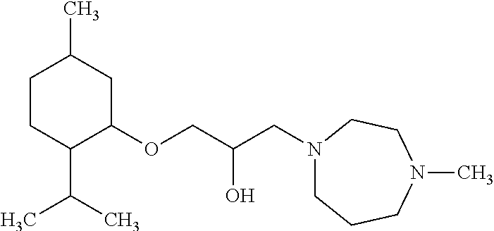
C1CC(C(C)C)C(OCC(CN2CCCN(C)CC2)O)CC1C
